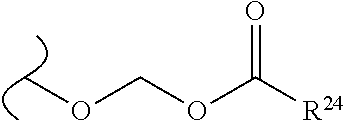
COCOC(=O)[R24]
